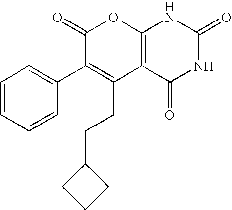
C12=C(C(=O)NC(=O)N1)C(CCC1CCC1)=C(C1=CC=CC=C1)C(=O)O2
